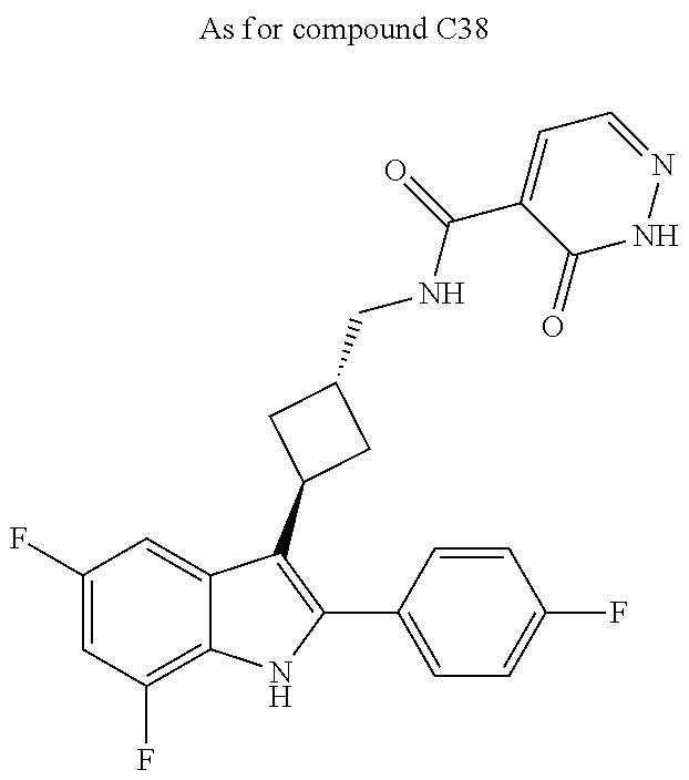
C1(F)=CC(F)=C2C(=C1)C(C1CC(CNC(=O)C3=CC=NNC3=O)C1)=C(C1=CC=C(F)C=C1)N2
